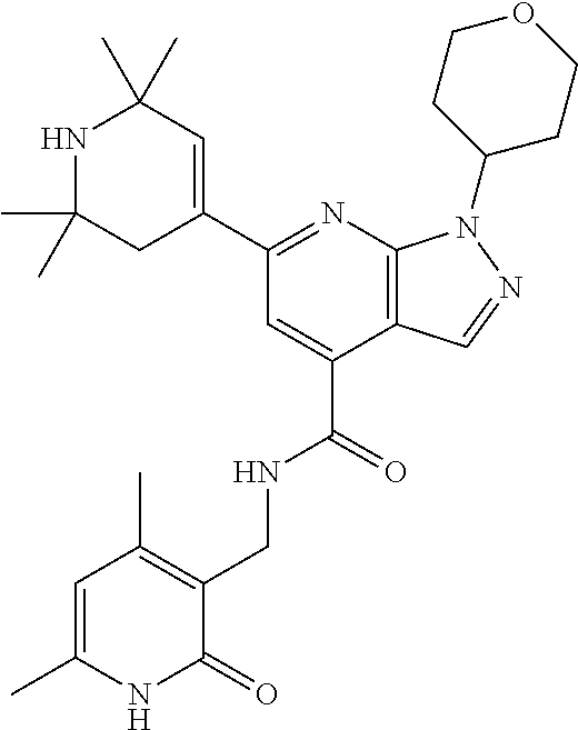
N1=C(C2=CC(C)(C)NC(C)(C)C2)C=C(C(=O)NCC2=C(C)C=C(C)NC2=O)C2=C1N(C1CCOCC1)N=C2
